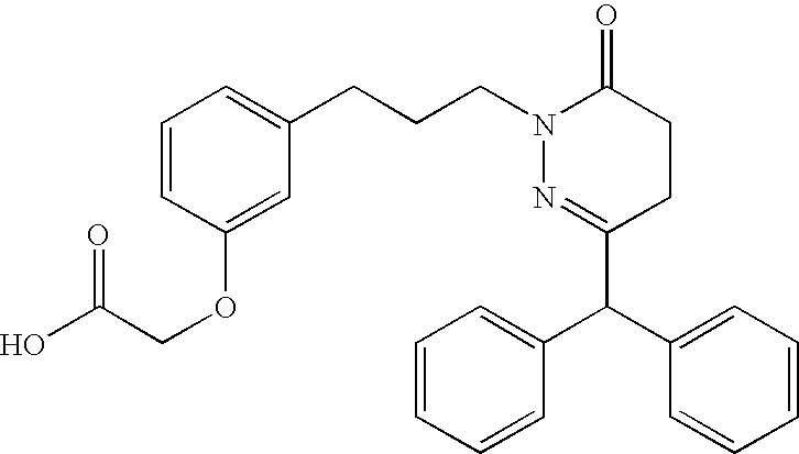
C(CN1C(=O)CCC(C(C2=CC=CC=C2)C2=CC=CC=C2)=N1)CC1=CC=CC(OCC(=O)O)=C1
